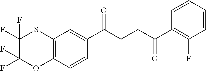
C12=C(C=CC(C(CCC(C3=C(F)C=CC=C3)=O)=O)=C1)OC(F)(F)C(F)(F)S2
